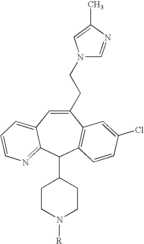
C1(CCN2C=NC(C)=C2)=CC2=CC=CN=C2C(C2CCN([R])CC2)C2=C1C=C(Cl)C=C2
